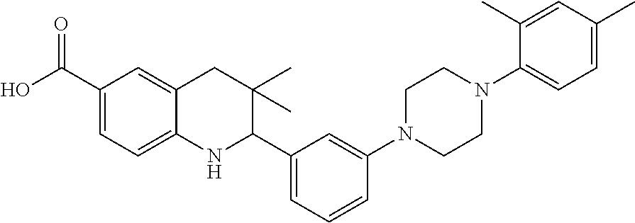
OC(C1=CC=C2C(=C1)CC(C)(C)C(C1=CC=CC(N3CCN(C4=CC=C(C)C=C4C)CC3)=C1)N2)=O
